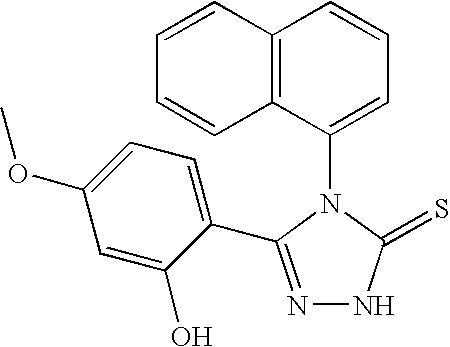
C12=C(C(N3C(=S)NN=C3C3=CC=C(OC)C=C3O)=CC=C1)C=CC=C2
